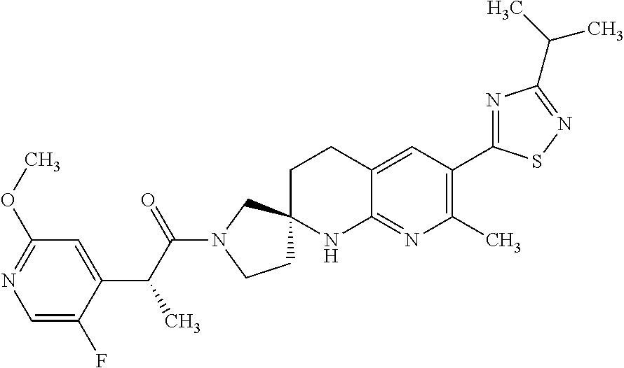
C1=C(F)C(C(C(N2CCC3(C2)CCC2=CC(C4=NC(C(C)C)=NS4)=C(C)N=C2N3)=O)C)=CC(OC)=N1
